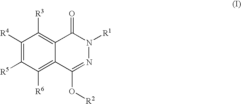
C1([R4])=C([R5])C([R6])=C2C(=C1[R3])C(=O)N([R1])N=C2O[R2]
